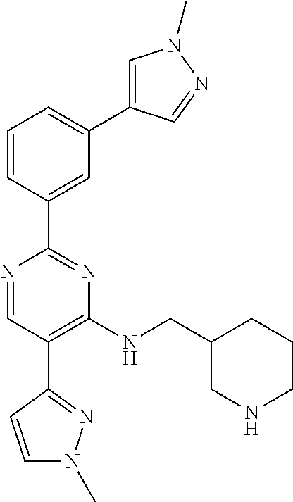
N1=CC(C2=NN(C)C=C2)=C(NCC2CNCCC2)N=C1C1=CC(C2=CN(C)N=C2)=CC=C1
